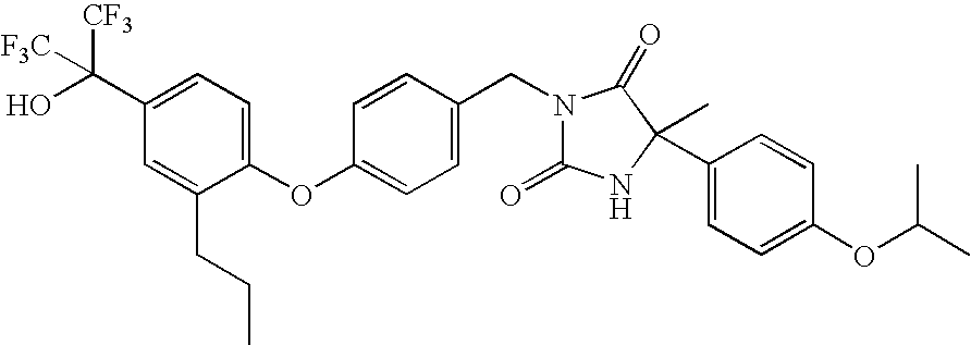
C1(C([CF3])([F3C])O)=CC=C(OC2=CC=C(CN3C(=O)NC(C4=CC=C(OC(C)C)C=C4)(C)C3=O)C=C2)C(CCC)=C1
